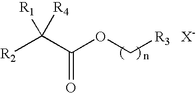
[R2]C(C(OC[R3])=O)([R1])[R4].[X-]
